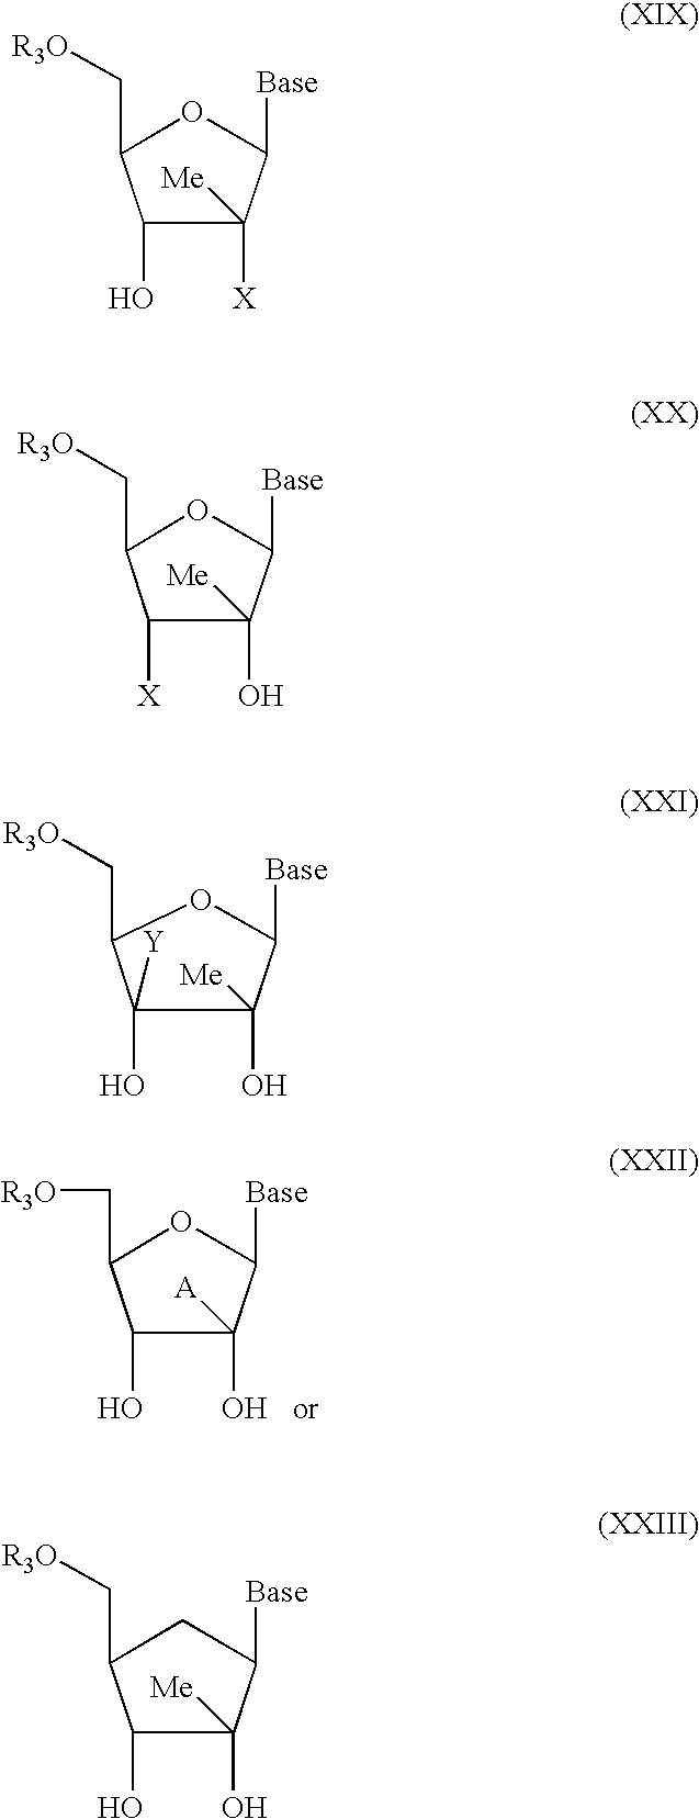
C1([X])C(O)([Me])C([Base])OC1C[R3O].C1(O)([Y])C(O)([Me])C([Base])OC1C[R3O].C1(O)C(O)([Me])C([Base])CC1C[R3O].C1(O)C(O)([A])C([Base])OC1C[R3O].C1(O)C([X])([Me])C([Base])OC1C[R3O]
